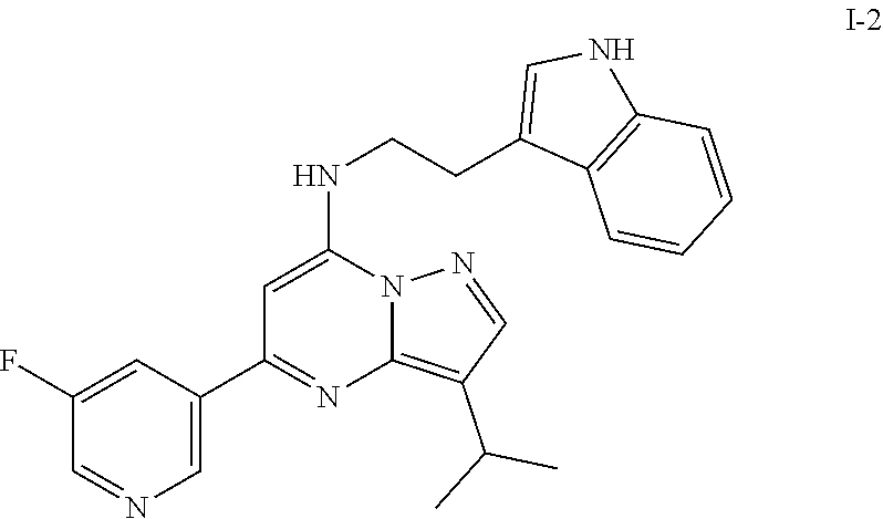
C1=C(F)C=NC=C1C1=NC2=C(C(C)C)C=NN2C(NCCC2=CNC3=C2C=CC=C3)=C1
